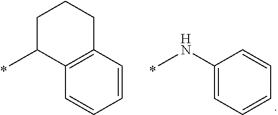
C1C(C)C2=C(CC1)C=CC=C2.N(C1=CC=CC=C1)C
